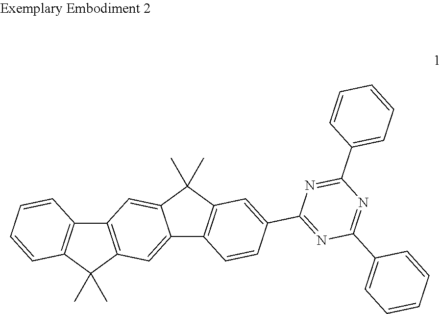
C12=C(C(C)(C)C3=C1C=CC=C3)C=C1C(=C2)C(C)(C)C2=C1C=CC(C1=NC(C3=CC=CC=C3)=NC(C3=CC=CC=C3)=N1)=C2
